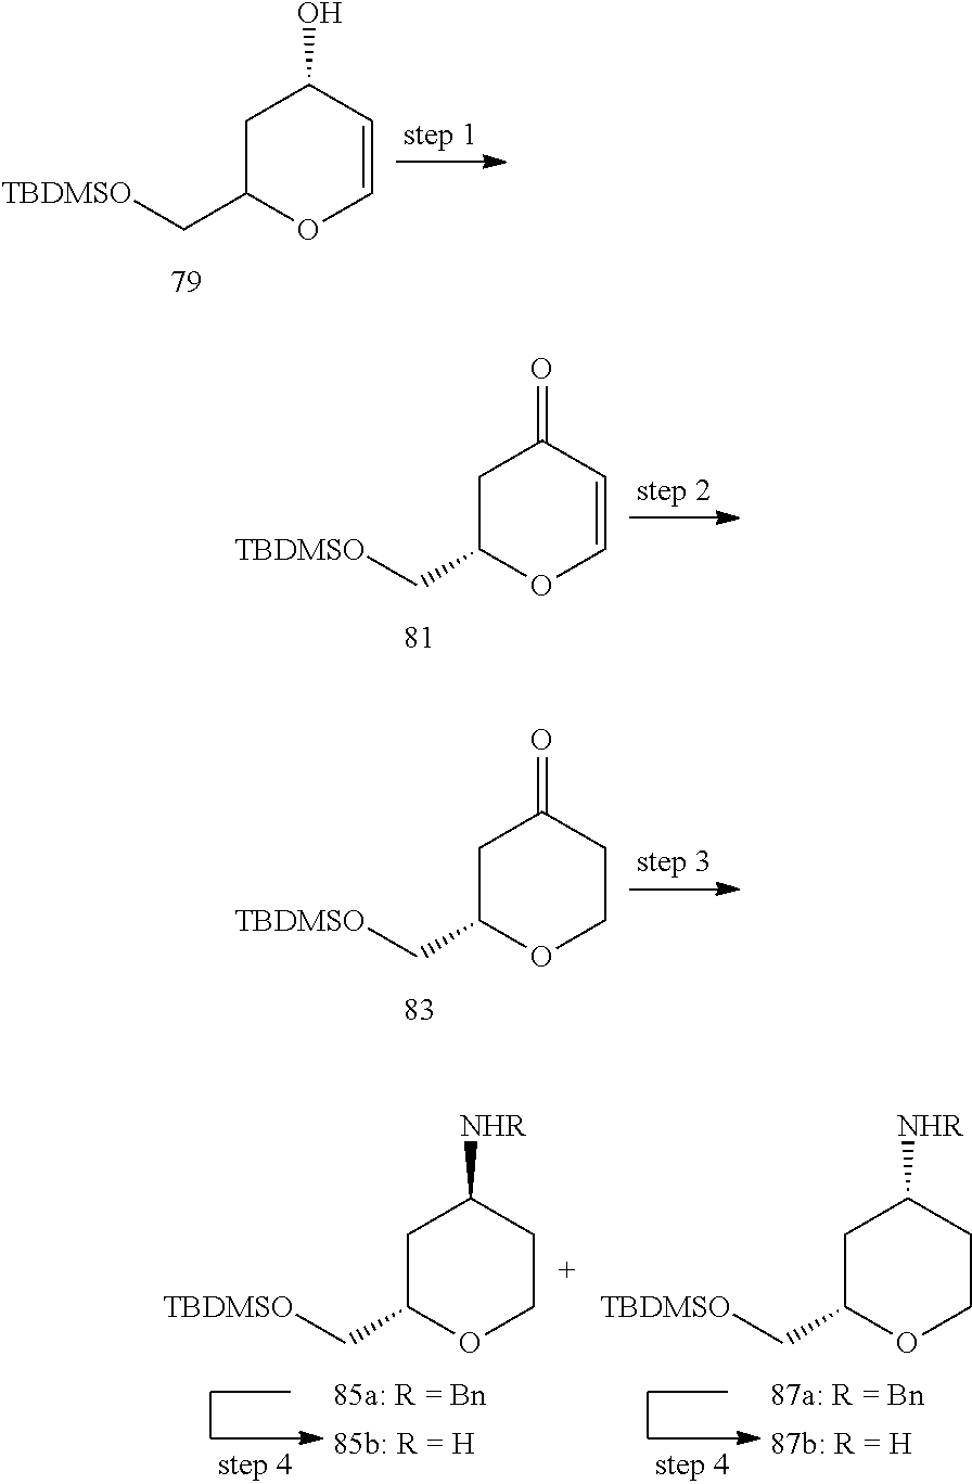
C1C(C[TBDMSO])OC=CC1O.C1C(C[TBDMSO])OC=CC1=O.C1C(C[TBDMSO])OCCC1=O.C1C(C[TBDMSO])OCCC1[NHR].C1C(C[TBDMSO])OCCC1[NHR]
